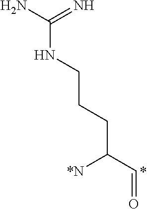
C(C(C=O)[*N])CCNC(N)=N
